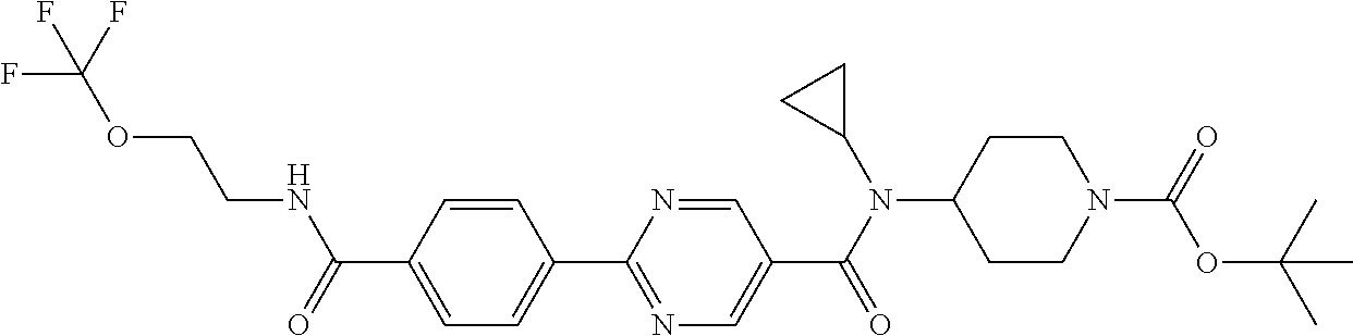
C1(C(=O)NCCOC(F)(F)F)=CC=C(C2=NC=C(C(N(C3CC3)C3CCN(C(=O)OC(C)(C)C)CC3)=O)C=N2)C=C1
